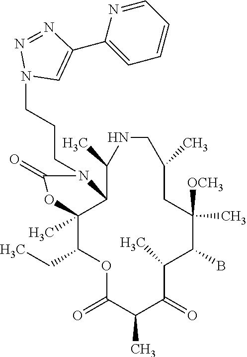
O1C(=O)C(C)C(=O)C(C)C(B)C([OCH3])(C)CC(C)CNC(C)C2C(C)(C1CC)OC(=O)N2CCCN1C=C(C2=CC=CC=N2)N=N1
